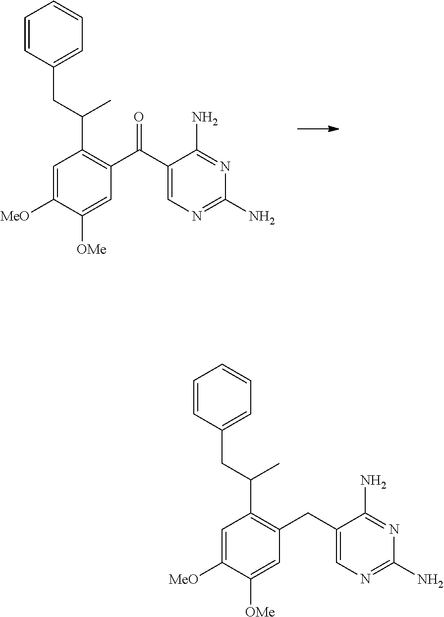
C1=C([MeO])C([OMe])=CC(C(C2=CN=C(N)N=C2N)=O)=C1C(C)CC1=CC=CC=C1.C1=C([MeO])C([OMe])=CC(CC2=CN=C(N)N=C2N)=C1C(C)CC1=CC=CC=C1
